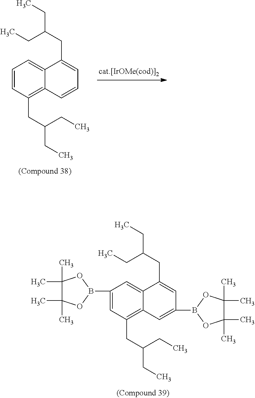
C1=CC(CC(CC)CC)=C2C(=C1)C(CC(CC)CC)=CC=C2.C1(B2OC(C)(C)C(C)(C)O2)=CC(CC(CC)CC)=C2C(=C1)C(CC(CC)CC)=CC(B1OC(C)(C)C(C)(C)O1)=C2
